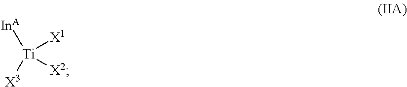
[X1][Ti]([X2])([X3])[InA]
